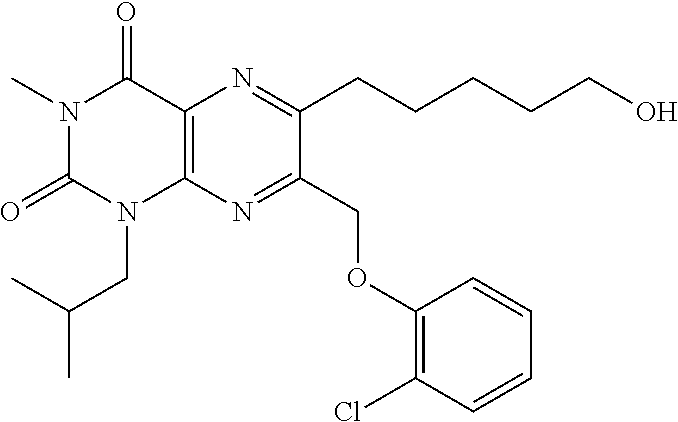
C1(OCC2=NC3=C(N=C2CCCCCO)C(=O)N(C)C(=O)N3CC(C)C)=C(Cl)C=CC=C1
